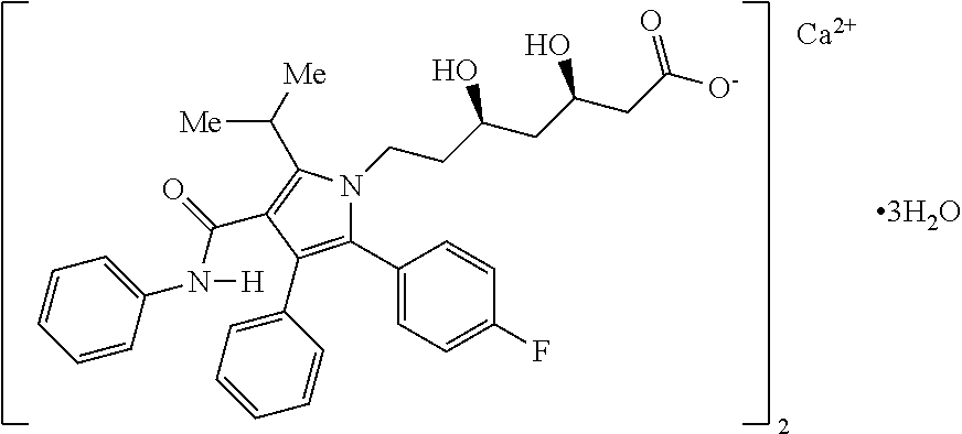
C1(C2=CC=C(F)C=C2)=C(C2=CC=CC=C2)C(C(=O)N(C2=CC=CC=C2)[H])=C(C([Me])[Me])N1CCC(CC(CC([O-])=O)O)O.[Ca]
